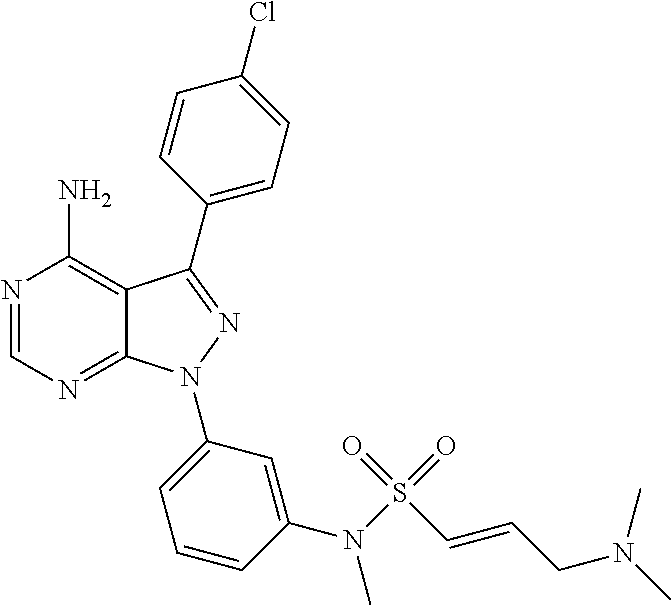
N1=CN=C2C(=C1N)C(C1=CC=C(Cl)C=C1)=NN2C1=CC=CC(N(S(C=CCN(C)C)(=O)=O)C)=C1
